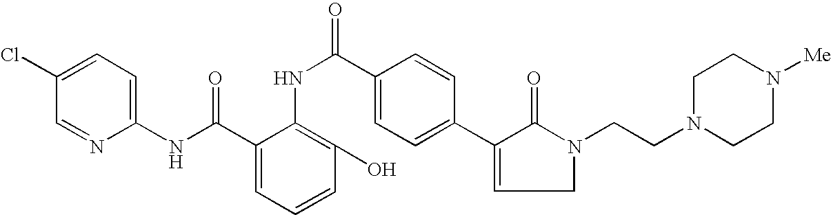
C1(Cl)=CC=C(NC(C2=CC=CC(O)=C2NC(=O)C2=CC=C(C3=CCN(CCN4CCN([Me])CC4)C3=O)C=C2)=O)N=C1
